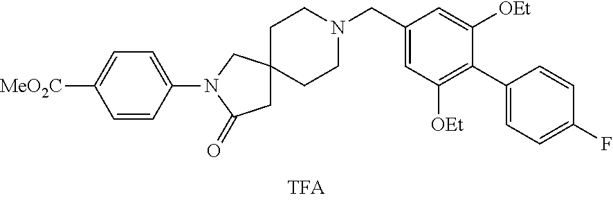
C1(CN2CCC3(CC2)CC(=O)N(C2=CC=C([MeO2C])C=C2)C3)=CC([OEt])=C(C2=CC=C(F)C=C2)C([OEt])=C1
